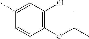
O(C(C)C)C1=C(Cl)C=C(C)C=C1
